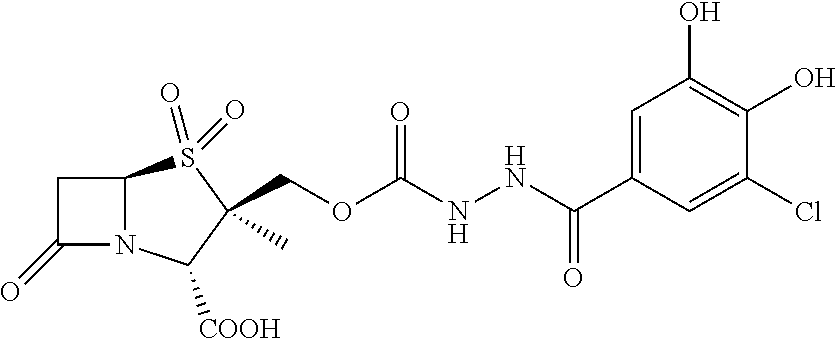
C1C(=O)N2C1S(=O)(=O)C(C)(COC(NNC(C1=CC(O)=C(O)C(Cl)=C1)=O)=O)C2[COOH]
